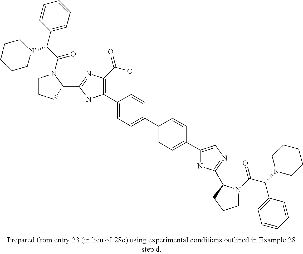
C1(C2=CC=C(C3=CC=C(C4=CN=C(C5N(C(=O)C(C6=CC=CC=C6)N6CCCCC6)CCC5)N4)C=C3)C=C2)=C(C(O)=O)N=C(C2N(C(C(N3CCCCC3)C3=CC=CC=C3)=O)CCC2)N1
